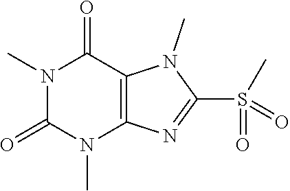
N1(C)C(=O)N(C)C2=C(C1=O)N(C)C(S(=O)(C)=O)=N2
